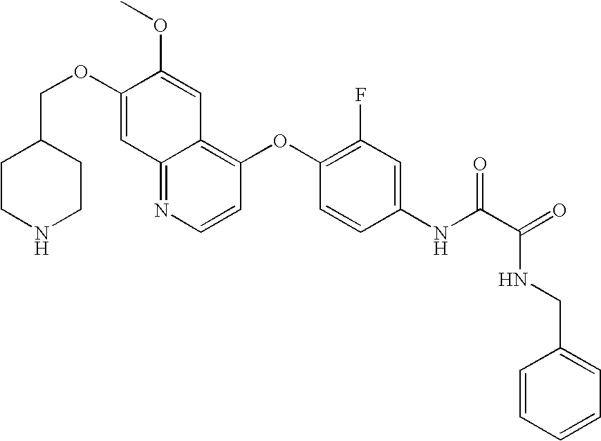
C(OC1=CC2=NC=CC(OC3=C(F)C=C(NC(C(=O)NCC4=CC=CC=C4)=O)C=C3)=C2C=C1OC)C1CCNCC1
